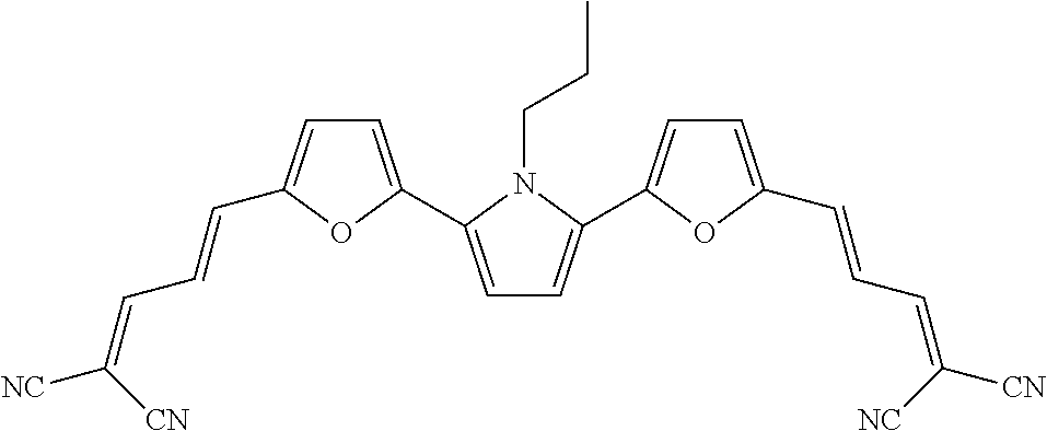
C1=C(C2=CC=C(C=CC=C([CN])[NC])O2)N(CCC)C(C2=CC=C(C=CC=C([CN])[NC])O2)=C1
